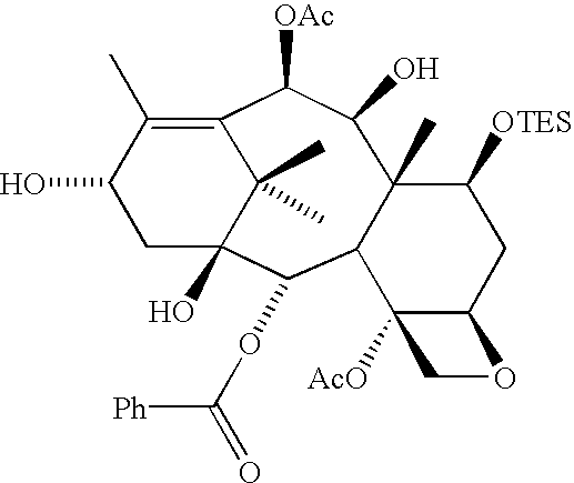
OC1CC2(O)C(C)(C)C(=C1C)C([OAc])C(O)C1(C)C(C2OC([Ph])=O)C2([AcO])C(CC1[OTES])OC2
